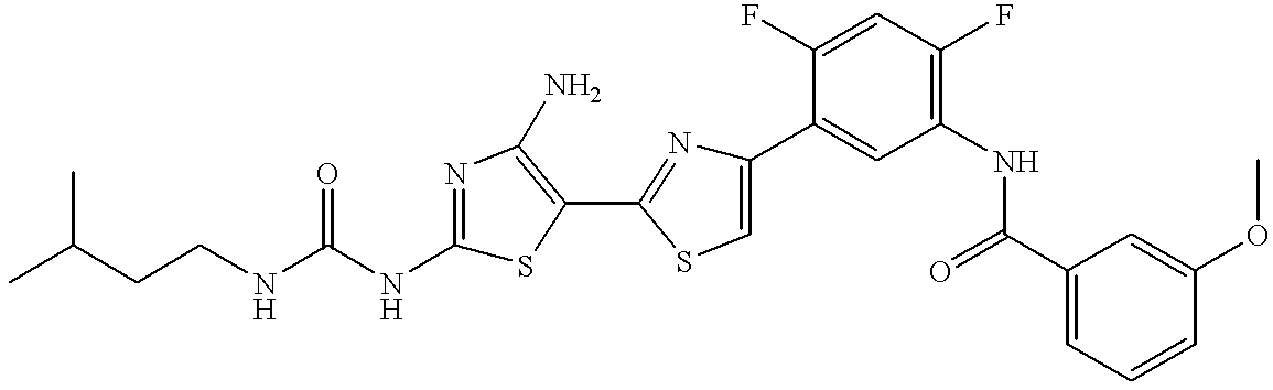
CC(CCNC(NC1=NC(N)=C(C2=NC(C3=CC(NC(C4=CC=CC(OC)=C4)=O)=C(F)C=C3F)=CS2)S1)=O)C
